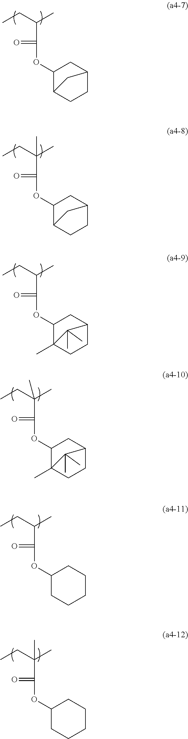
CCC(C)C(=O)OC1C2CCC(C1)C2.CCC(C)C(=O)OC1CCCCC1.CCC(C)(C(=O)OC1C2CCC(C1)C2)C.CCC(C)C(=O)OC1C2(C)CCC(C1)C2(C)C.CCC(C)(C(=O)OC1C2(C)CCC(C1)C2(C)C)C.CCC(C)(C(=O)OC1CCCCC1)C
